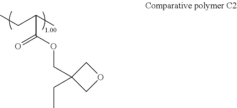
C1(COC(C(CC)C)=O)(CC)COC1
